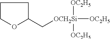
C1COC(C[OCH2Si]([OC2H5])([OC2H5])[OC2H5])C1
